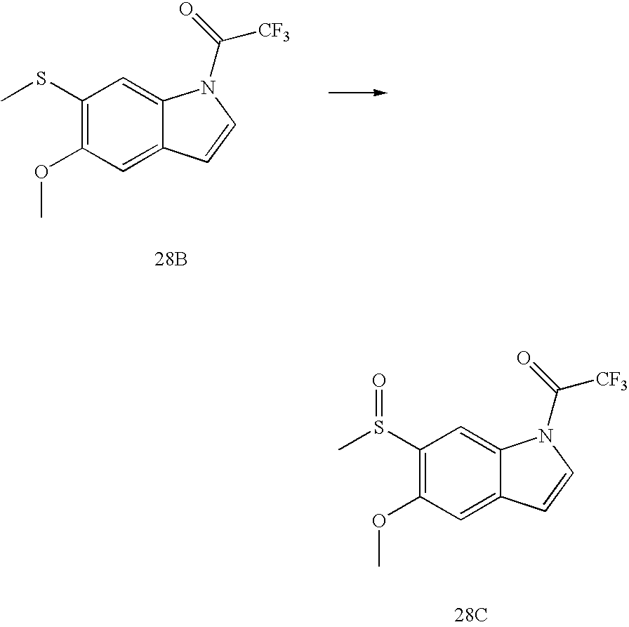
CSC1=C(OC)C=C2C(=C1)N(C(=O)[CF3])C=C2.[28B].CS(C1=C(OC)C=C2C(=C1)N(C(=O)[CF3])C=C2)=O.[28C]
